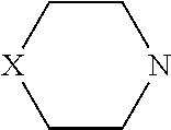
C1CNCC[X]1
